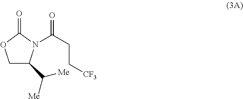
C1C(C([Me])[Me])N(C(CC[CF3])=O)C(=O)O1
